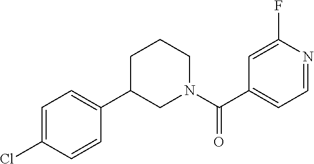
C1=C(Cl)C=CC(C2CN(C(C3=CC=NC(F)=C3)=O)CCC2)=C1
